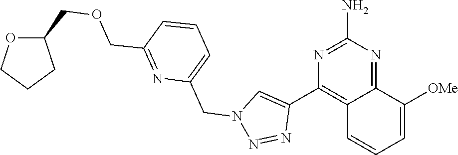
C12=NC(N)=NC(C3=CN(CC4=CC=CC(COCC5OCCC5)=N4)N=N3)=C1C=CC=C2[OMe]
